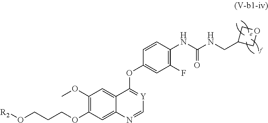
C1(OC)=C(OCCCO[R2])C=C2C(=C1)C(OC1=CC(F)=C(NC(NCC3COC3)=O)C=C1)=[Y]C=N2
